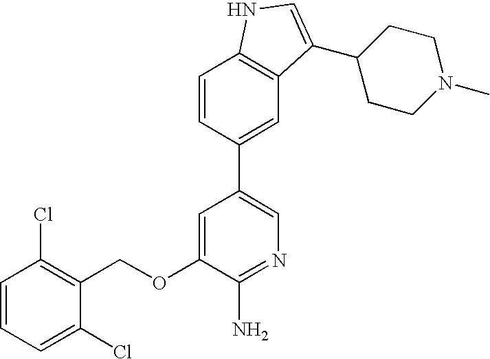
C1=CC=C(Cl)C(COC2=CC(C3=CC4=C(C=C3)NC=C4C3CCN(C)CC3)=CN=C2N)=C1Cl
